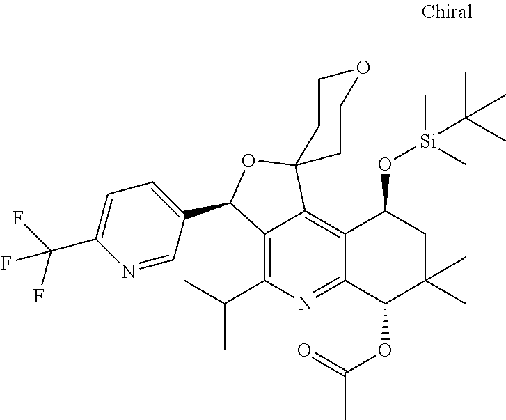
C1(C2C3=C(C(C)C)N=C4C(=C3C3(O2)CCOCC3)C(O[Si](C)(C(C)(C)C)C)CC(C)(C)C4OC(=O)C)=CC=C(C(F)(F)F)N=C1
